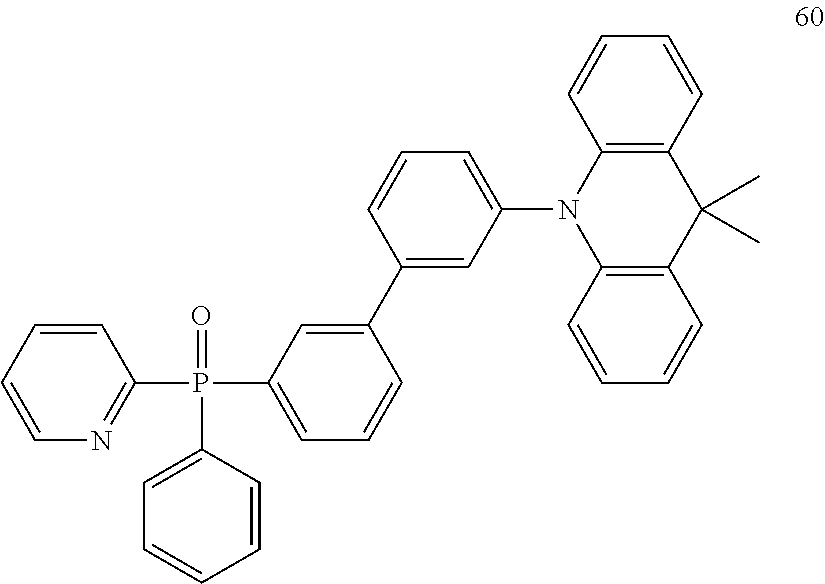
C1=CC=CC(P(=O)(C2=CC=CC=C2)C2=CC=CC(C3=CC(N4C5=C(C(C)(C)C6=C4C=CC=C6)C=CC=C5)=CC=C3)=C2)=N1
